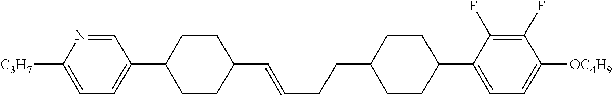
C1=NC([C3H7])=CC=C1C1CCC(C=CCCC2CCC(C3=CC=C([OC4H9])C(F)=C3F)CC2)CC1
